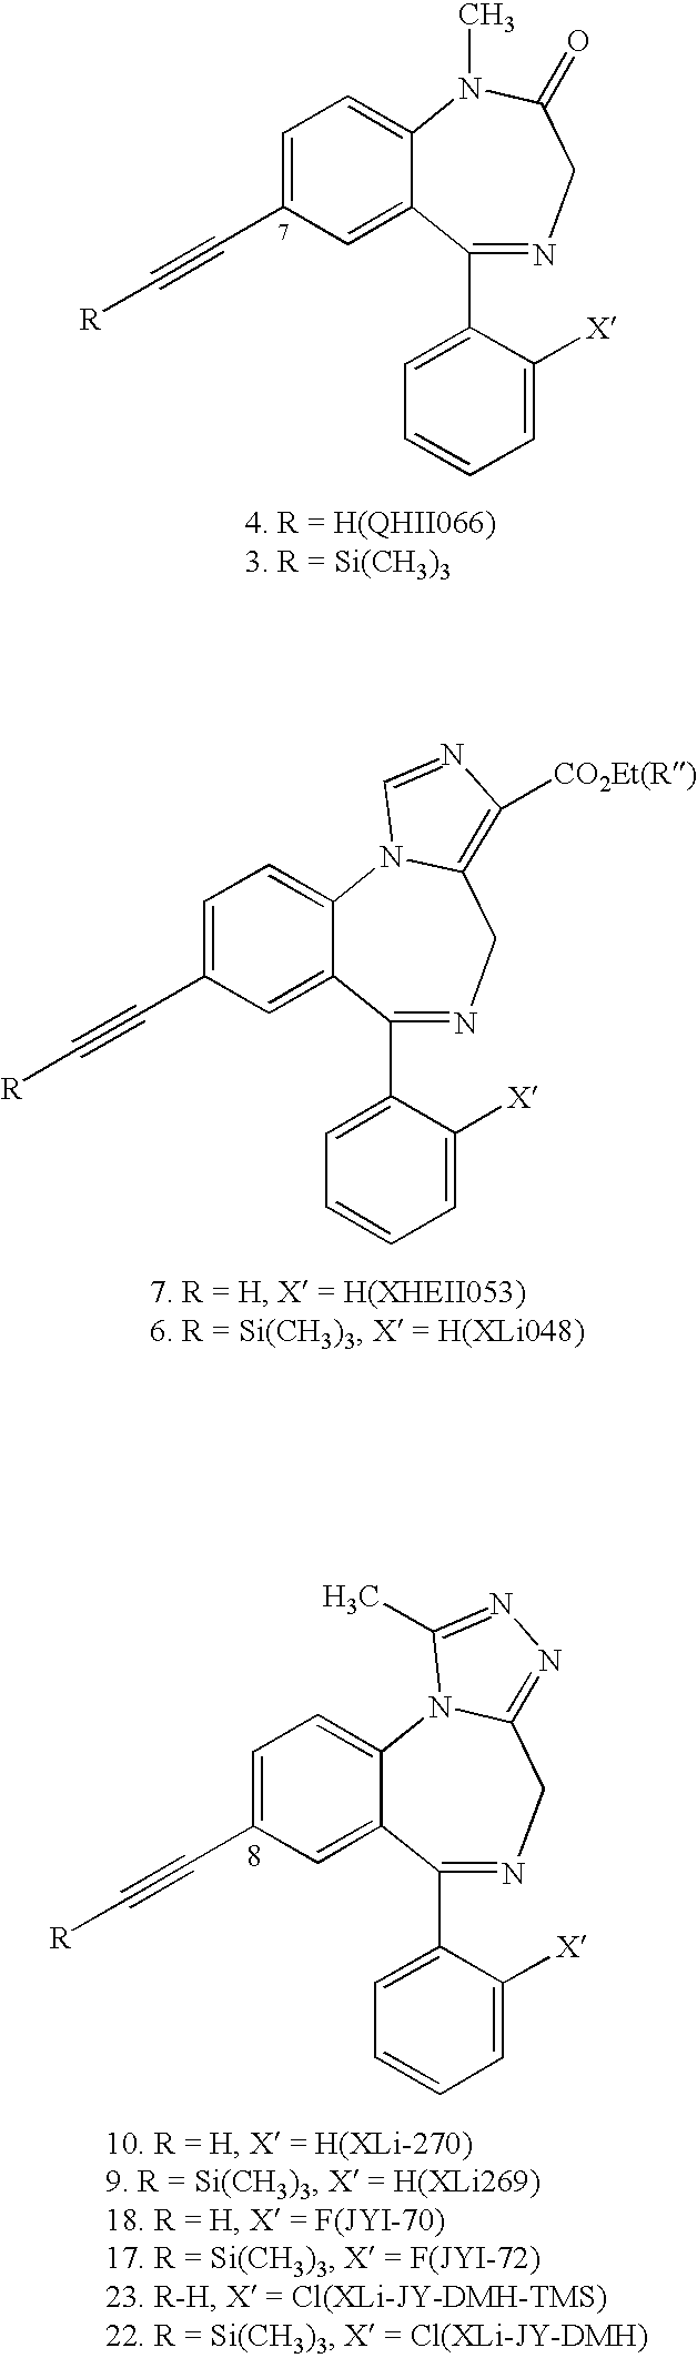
C1=C(C#C[R])C=C2C(=C1)N(C)C(=O)CN=C2C1=CC=CC=C1[X].C1=C(C#C[R])C=C2C(=C1)N1C(=C([CO2Et(R)])N=C1)CN=C2C1=CC=CC=C1[X].C1=C(C#C[R])C=C2C(=C1)N1C(=NN=C1C)CN=C2C1=CC=CC=C1[X]
